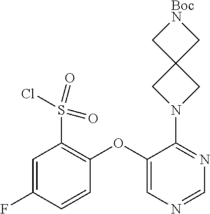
C1=NC=C(OC2=C(S(=O)(=O)Cl)C=C(F)C=C2)C(N2CC3(C2)C[BocN]C3)=N1
